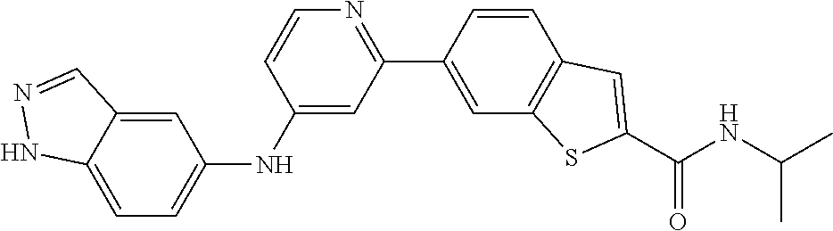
C1=CC(C2=NC=CC(NC3=CC=C4C(=C3)C=NN4)=C2)=CC2=C1C=C(C(NC(C)C)=O)S2
